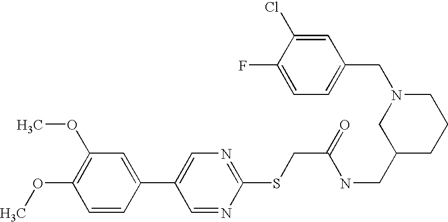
C1=CC(C2=CN=C(SCC(NCC3CCCN(CC4=CC=C(F)C(Cl)=C4)C3)=O)N=C2)=CC(OC)=C1OC
